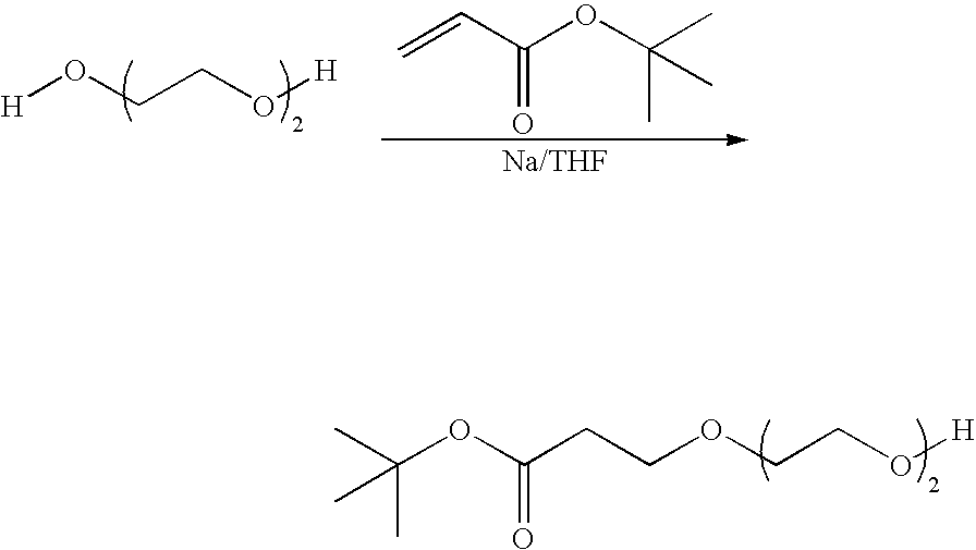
[H]OCCO[H].C=CC(OC(C)(C)C)=O.C(OC(CCOCCO[H])=O)(C)(C)C
